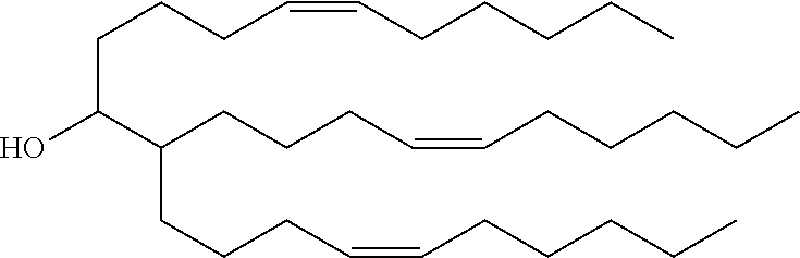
C(CCC=CCCCCC)C(C(CCCC=CCCCCC)CCCC=CCCCCC)O
